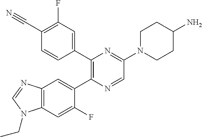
C1(C#N)=C(F)C=C(C2=C(C3=CC4=C(C=C3F)N(CC)C=N4)N=CC(N3CCC(N)CC3)=N2)C=C1
